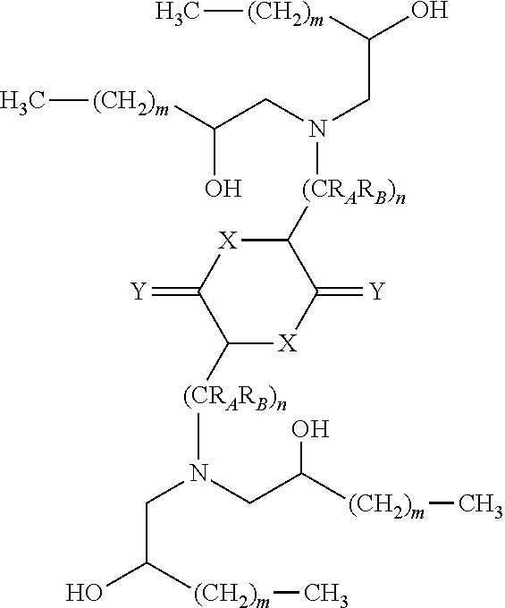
C1([(CRARB)n]N(CC(O)[(CH2)m]C)CC([(CH2)m]C)O)[X]C(=[Y])C([(CRARB)n]N(CC(O)[(CH2)m]C)CC([(CH2)m]C)O)[X]C1=[Y]
